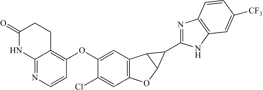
C12=C(C=C(OC3=C4C(=NC=C3)NC(=O)CC4)C(Cl)=C1)C1C(O2)C1C1=NC2=C(N1)C=C([CF3])C=C2
